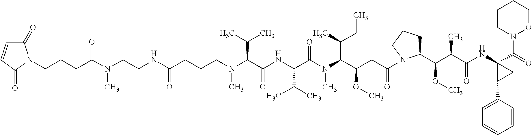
C(CCN(C(C(NC(C(N(C)C(C(CC)C)C(OC)CC(=O)N1C(C(OC)C(C(=O)NC2(C(=O)N3OCCCC3)CC2C2=CC=CC=C2)C)CCC1)=O)C(C)C)=O)C(C)C)C)C(NCCN(C(CCCN1C(=O)C=CC1=O)=O)C)=O
